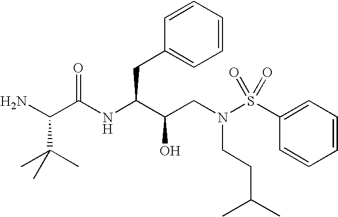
NC(C(NC(C(CN(CCC(C)C)S(C1=CC=CC=C1)(=O)=O)O)CC1=CC=CC=C1)=O)C(C)(C)C
